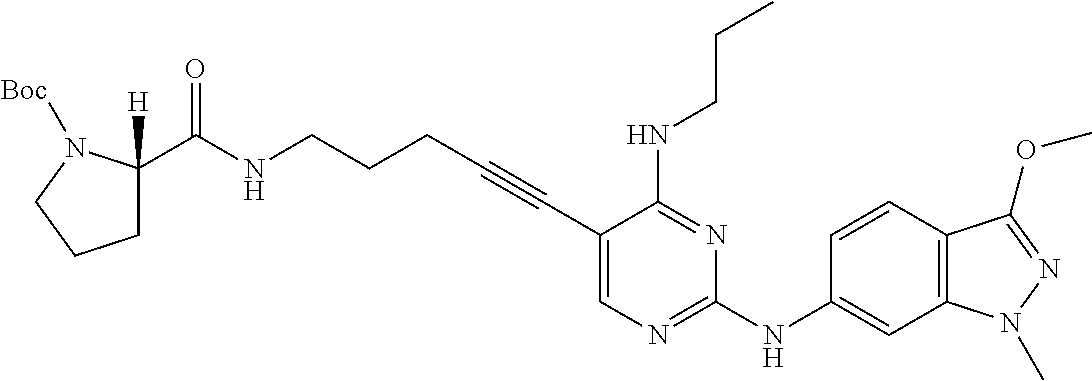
C(NCCCC#CC1=CN=C(NC2=CC3=C(C=C2)C(OC)=NN3C)N=C1NCCC)(=O)C1([H])CCCN1[Boc]
